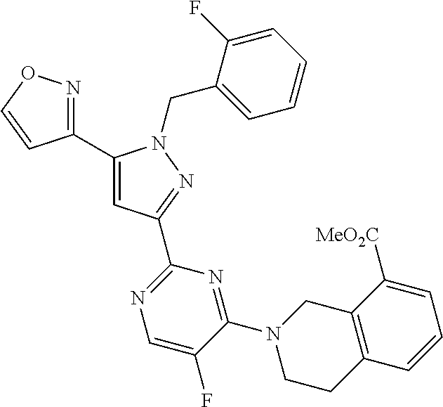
C1(C2=NOC=C2)=CC(C2=NC=C(F)C(N3CCC4=C(C3)C([MeO2C])=CC=C4)=N2)=NN1CC1=CC=CC=C1F
